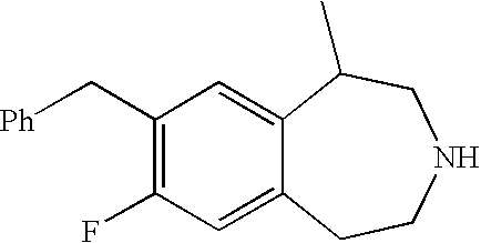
C1(C[Ph])=C(F)C=C2C(=C1)C(C)CNCC2
